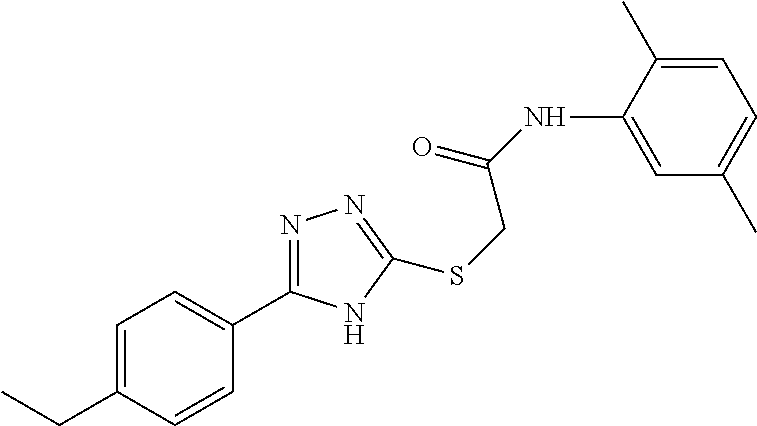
C1=C(NC(=O)CSC2=NN=C(C3=CC=C(CC)C=C3)N2)C(C)=CC=C1C
